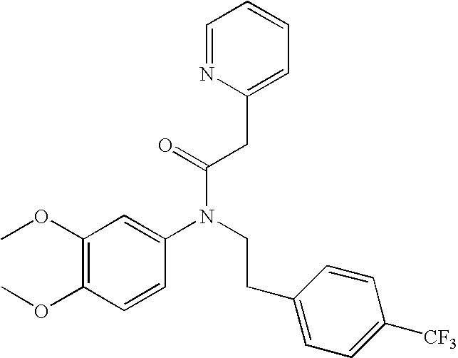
C1(OC)=C(OC)C=CC(N(CCC2=CC=C([CF3])C=C2)C(=O)CC2=CC=CC=N2)=C1
